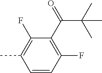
C1=CC(F)=C(C(C(C)(C)C)=O)C(F)=C1C
